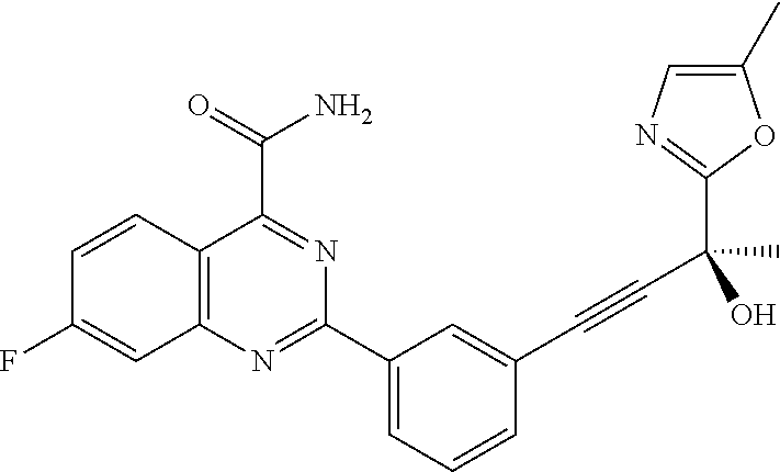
C12=C(N=C(C3=CC=CC(C#CC(C)(O)C4=NC=C(C)O4)=C3)N=C1C(=O)N)C=C(F)C=C2
